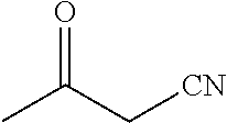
CC(C[CN])=O
